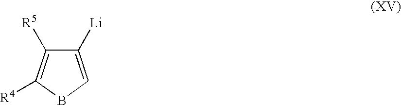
C1([Li])=CBC([R4])=C1[R5]
